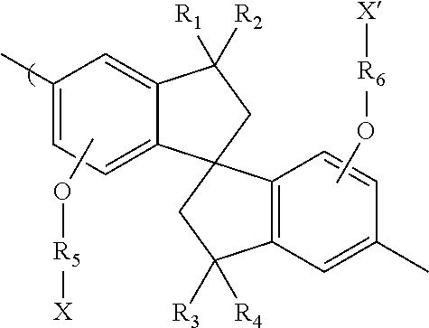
C1(C)=CC=C2C(=C1)C([R2])([R1])CC21C2=C(C=C(C)C=C2)C([R4])([R3])C1.CO[R6][X].CO[R5][X]
